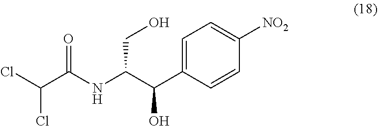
C1=C(C(C(NC(C(Cl)Cl)=O)CO)O)C=CC([NO2])=C1
